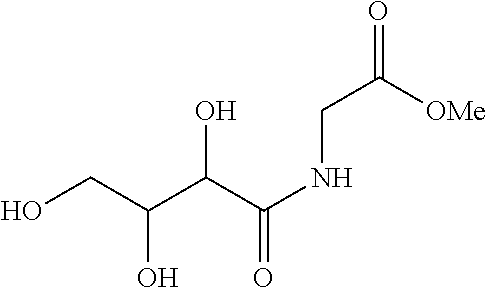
C(O)(C(NCC(=O)[OMe])=O)C(CO)O
